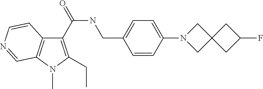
C1(C(NCC2=CC=C(N3CC4(C3)CC(F)C4)C=C2)=O)=C(CC)N(C)C2=C1C=CN=C2
